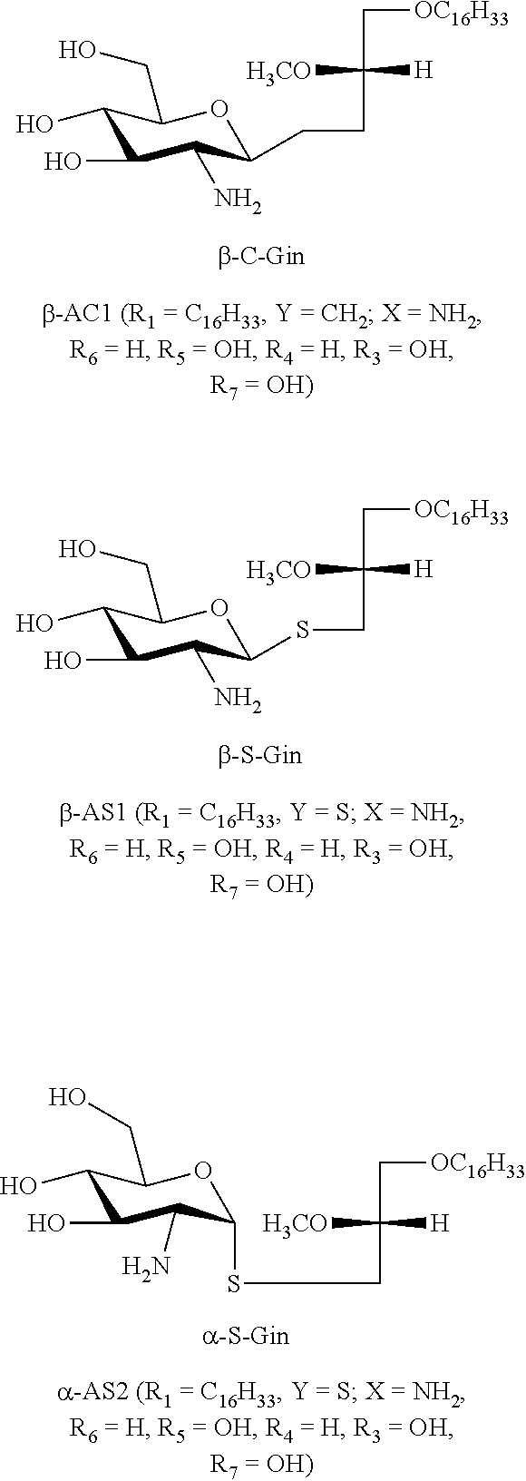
C1(O)C(O)C(N)C(CCC(C[OC16H33])([H3CO])[H])OC1CO.C1(O)C(O)C(N)C(SCC(C[OC16H33])([H3CO])[H])OC1CO.C1(O)C(O)C(N)C(SCC(C[OC16H33])([H3CO])[H])OC1CO
